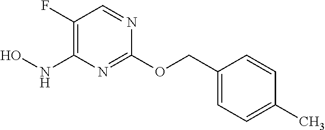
ONC1=C(F)C=NC(OCC2=CC=C(C)C=C2)=N1
